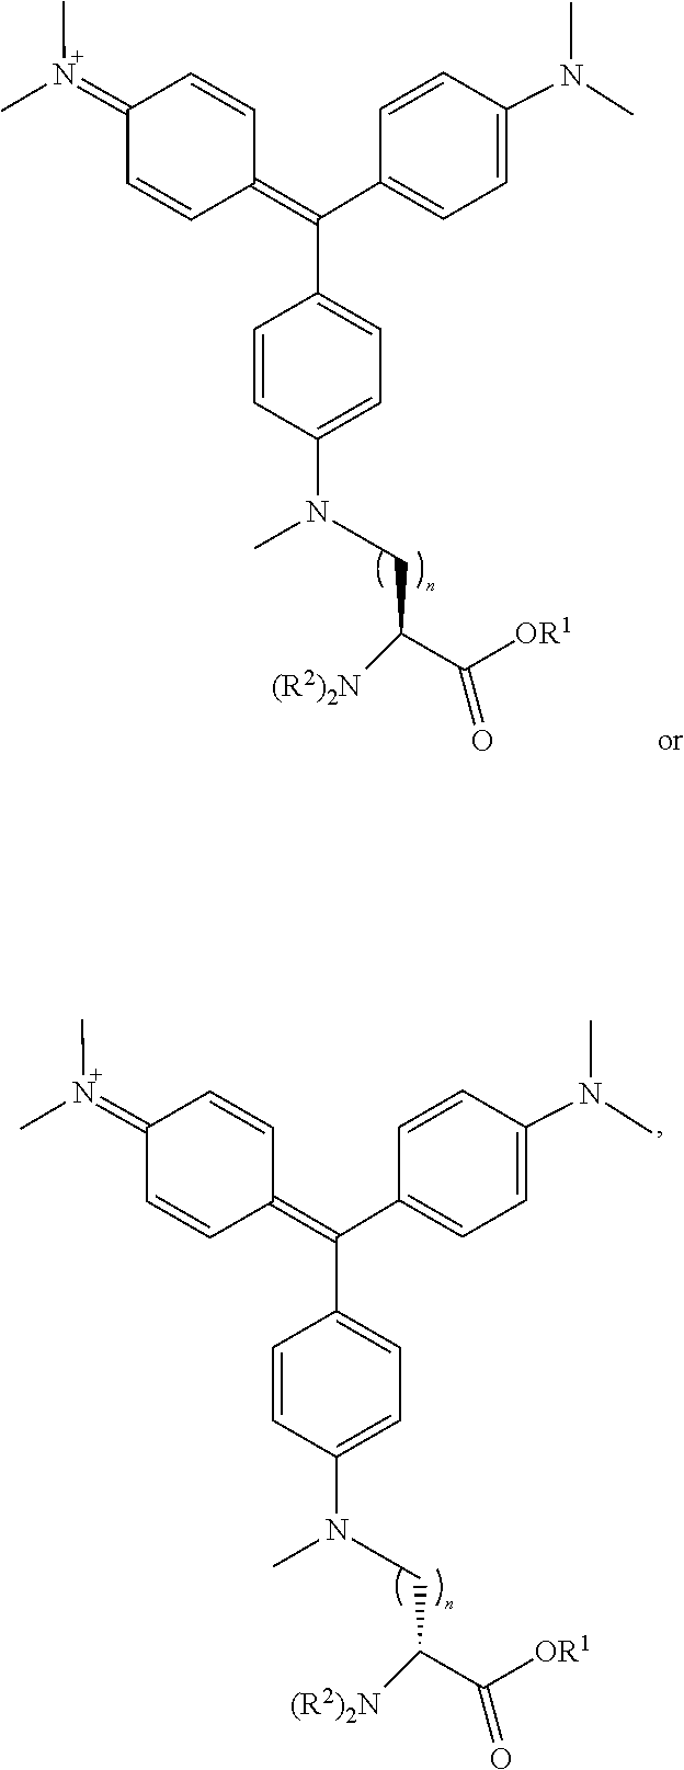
N(C)(=C1C=CC(=C(C2=CC=C(N(C)C)C=C2)C2=CC=C(N(CCC(C([OR1])=O)[(R2)2N])C)C=C2)C=C1)C.N(C)(=C1C=CC(=C(C2=CC=C(N(C)C)C=C2)C2=CC=C(N(CCC(C([OR1])=O)[(R2)2N])C)C=C2)C=C1)C
